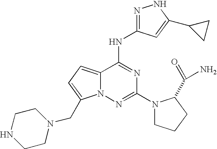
N1=C(NC2=NC(N3CCCC3C(N)=O)=NN3C2=CC=C3CN2CCNCC2)C=C(C2CC2)N1
